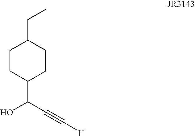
C1CC(C(C#C[H])O)CCC1CC
